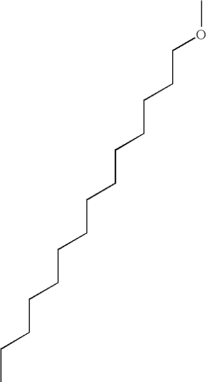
O(CCCCCCCCCCCCCC)C
